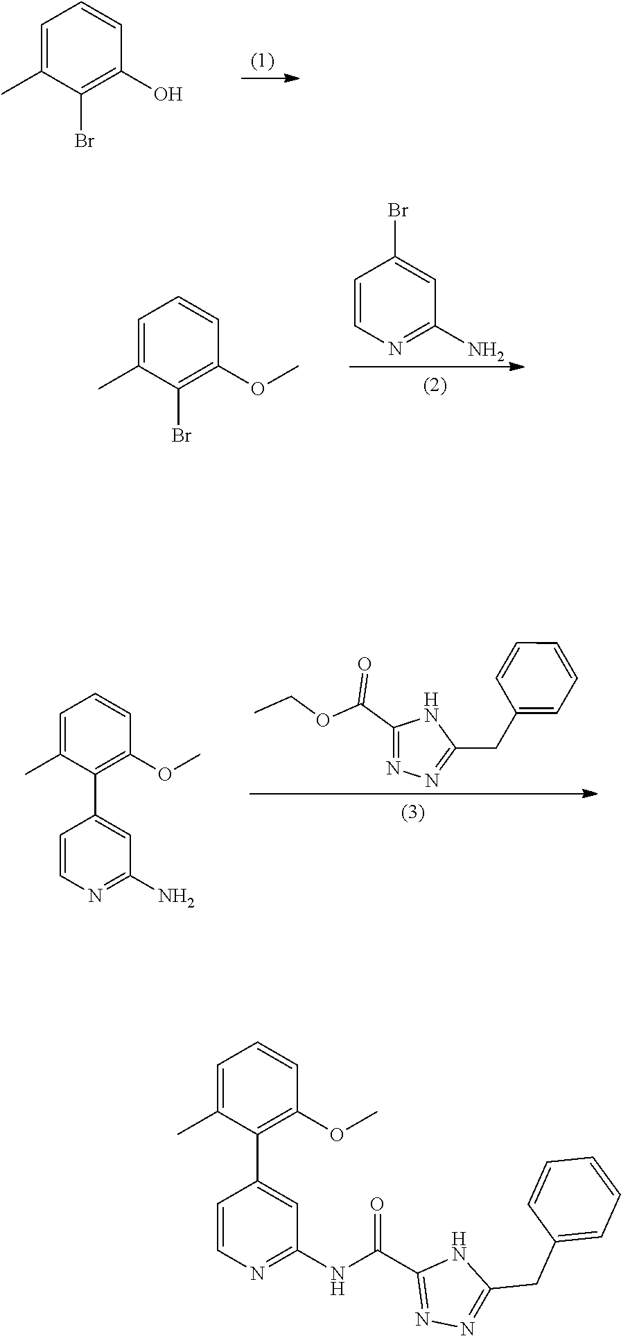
C1=CC=C(C)C(Br)=C1O.C1=CC=C(C)C(Br)=C1OC.BrC1=CC(N)=NC=C1.O(CC)C(C1=NN=C(CC2=CC=CC=C2)N1)=O.C1=CC=C(C)C(C2=CC(N)=NC=C2)=C1OC.C1=CC=C(C)C(C2=CC(NC(C3=NN=C(CC4=CC=CC=C4)N3)=O)=NC=C2)=C1OC
